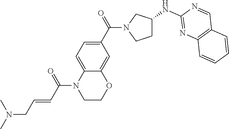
C1=CC=CC2=C1C=NC(NC1CCN(C(C3=CC=C4C(=C3)OCCN4C(C=CCN(C)C)=O)=O)C1)=N2
